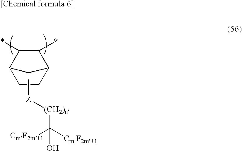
C1CC2C(*)C(*)C1C2.C[Z][(CH2)n]C([CmF2m+1])(O)[CmF2m+1]
